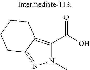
N1(C)C(C(O)=O)=C2C(=N1)CCCC2
